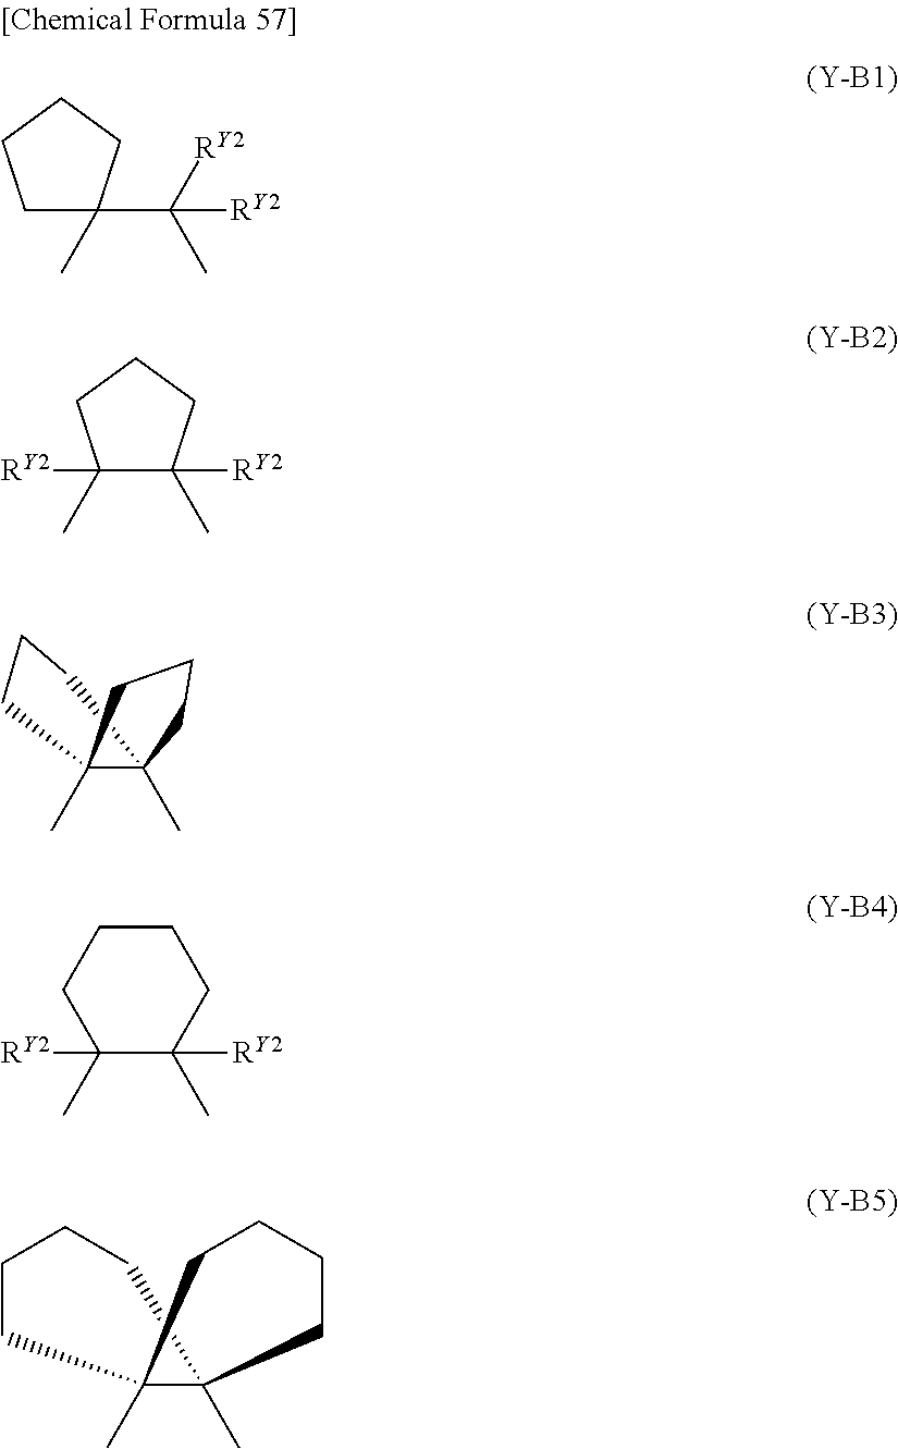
C1C(C)(C([RY2])(C)[RY2])CCC1.C1(C)([RY2])CCCC1(C)[RY2].C1CCC2(C)C1(C)CCC2.C1C2(C)CCCCC2(C)CCC1.C1CCC([RY2])(C)C([RY2])(C)C1
